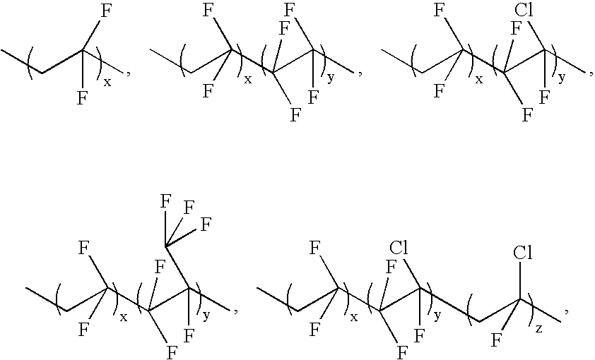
CCC(C)(F)F.CCC(C(C(C)(F)F)(F)F)(F)F.CCC(C(C(C)(Cl)F)(F)F)(F)F.CCC(C(C(C)(C(F)(F)F)F)(F)F)(F)F.CCC(C(C(Cl)(F)CC(C)(Cl)F)(F)F)(F)F
